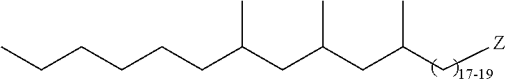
C(CCC(CC(CC(C[Z])C)C)C)CCC
